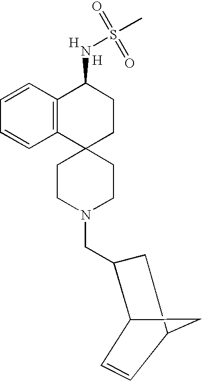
C1CN(CC2CC3CC2C=C3)CCC12CCC(NS(C)(=O)=O)C1=C2C=CC=C1.[H].[H]
